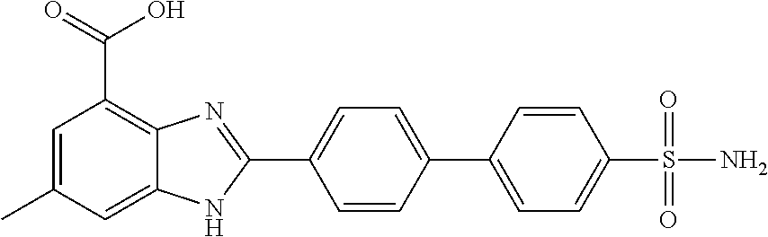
C1=CC(C2=CC=C(S(N)(=O)=O)C=C2)=CC=C1C1=NC2=C(C(=O)O)C=C(C)C=C2N1
